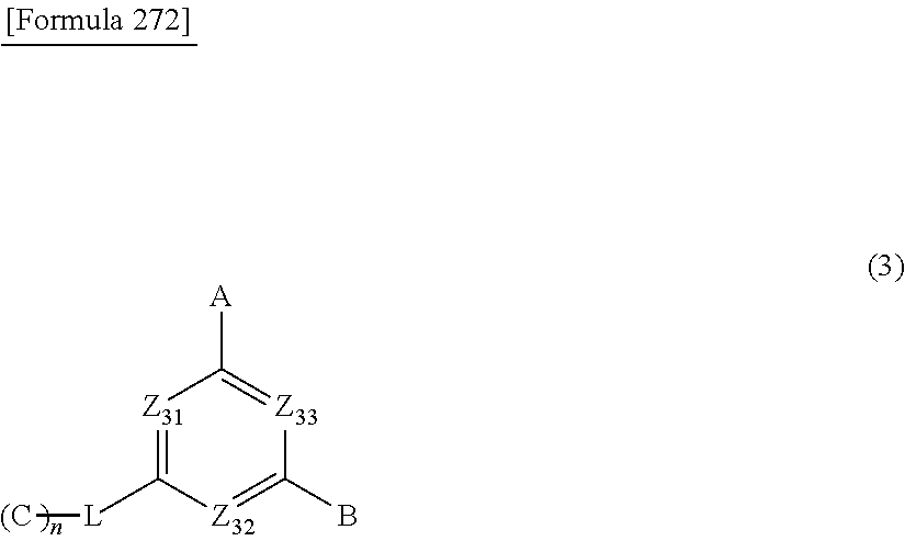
[Z31]1=C([L][(C])[Z32]=C(B)[Z33]=C1[A]
